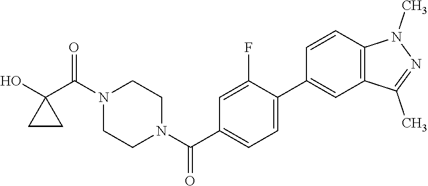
OC1(C(N2CCN(C(=O)C3=CC=C(C4=CC5=C(C=C4)N(C)N=C5C)C(F)=C3)CC2)=O)CC1
